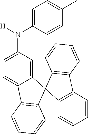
C1=C(N([H])C2=CC=C(C)C=C2)C=C2C(=C1)C1=C(C=CC=C1)C21C2=C(C=CC=C2)C2=C1C=CC=C2
